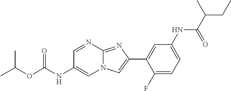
C1=NC2=NC(C3=CC(NC(C(C)CC)=O)=CC=C3F)=CN2C=C1NC(OC(C)C)=O
